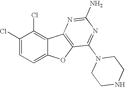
C1(Cl)=CC=C2C(=C1Cl)C1=C(O2)C(N2CCNCC2)=NC(N)=N1
